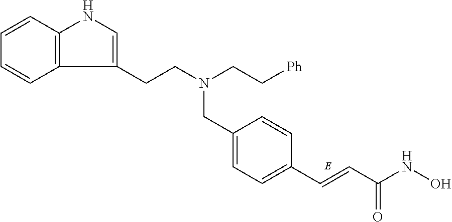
C1=C(CN(CCC2=CNC3=C2C=CC=C3)CC[Ph])C=CC(C=CC(NO)=O)=C1
